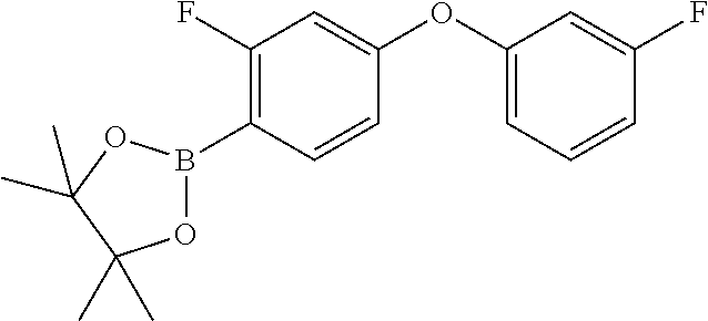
C1=CC(B2OC(C)(C)C(C)(C)O2)=C(F)C=C1OC1=CC=CC(F)=C1
